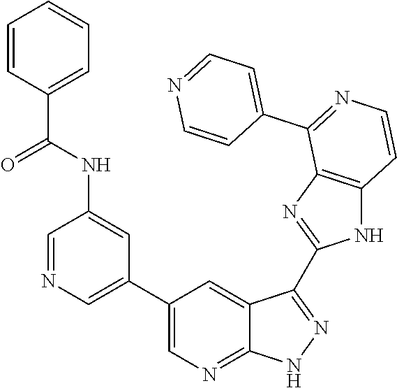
C1=NC=C(C2=CN=C3C(=C2)C(C2=NC4=C(N2)C=CN=C4C2=CC=NC=C2)=NN3)C=C1NC(C1=CC=CC=C1)=O
